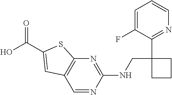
C1(NCC2(C3=NC=CC=C3F)CCC2)=NC2=C(C=N1)C=C(C(O)=O)S2
